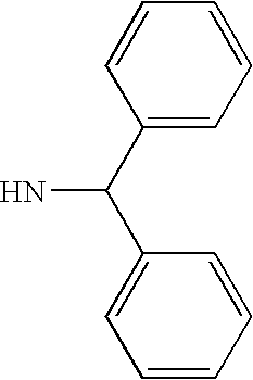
NC(C1=CC=CC=C1)C1=CC=CC=C1
